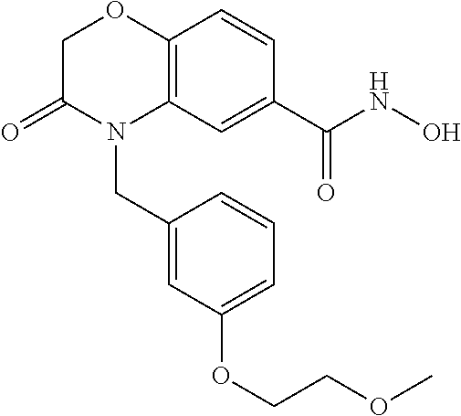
C1C(=O)N(CC2=CC(OCCOC)=CC=C2)C2=C(O1)C=CC(C(NO)=O)=C2
